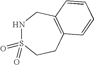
N1S(=O)(=O)CCC2=C(C1)C=CC=C2
